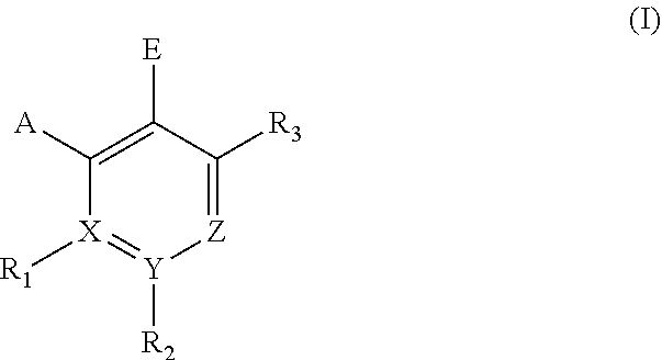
[X]1([R1])=[Y]([R2])[Z]=C([R3])C([E])=C1[A]
